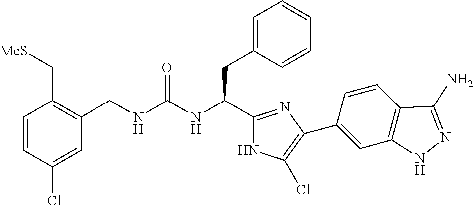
C1=CC(Cl)=CC(CNC(NC(C2=NC(C3=CC4=C(C=C3)C(N)=NN4)=C(Cl)N2)CC2=CC=CC=C2)=O)=C1C[MeS]
